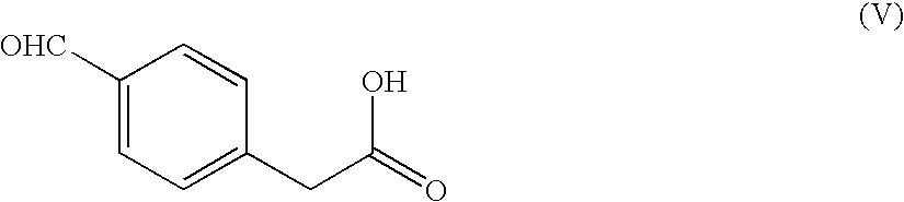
C1([OHC])=CC=C(CC(O)=O)C=C1
